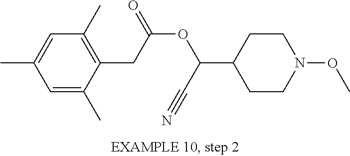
C1=C(C)C=C(C)C(CC(OC(C2CCN(OC)CC2)C#N)=O)=C1C
